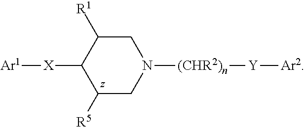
C1([R5])CN([(CHR2)n][Y][Ar2])CC([R1])C1[X][Ar1]
